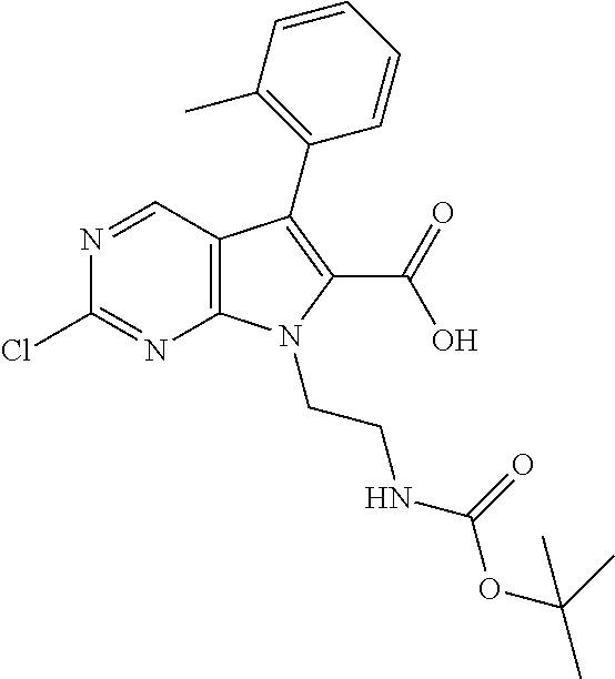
C12=C(N(CCNC(OC(C)(C)C)=O)C(C(=O)O)=C1C1=C(C)C=CC=C1)N=C(Cl)N=C2
